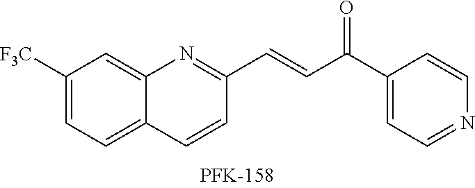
C1([CF3])=CC=C2C(=C1)N=C(C=CC(C1=CC=NC=C1)=O)C=C2
